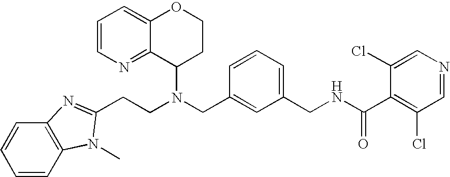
N(CC1=CC(CNC(C2=C(Cl)C=NC=C2Cl)=O)=CC=C1)(C1CCOC2=CC=CN=C12)CCC1=NC2=C(C=CC=C2)N1C
